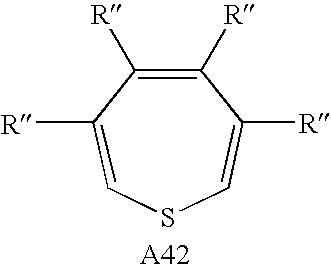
C1([R])=C([R])C([R])=CSC=C1[R]
